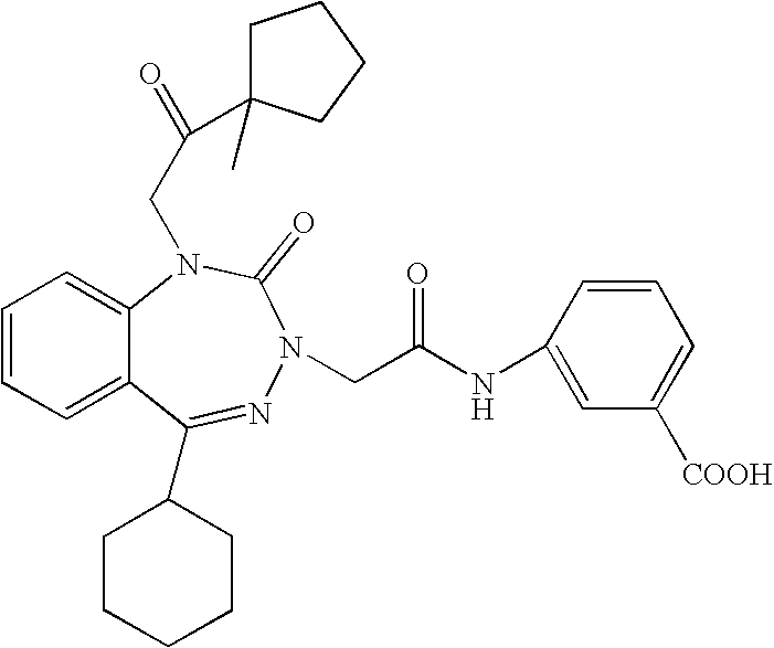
C1=CC=C2C(=C1)N(CC(C1(C)CCCC1)=O)C(=O)N(CC(NC1=CC([COOH])=CC=C1)=O)N=C2C1CCCCC1
